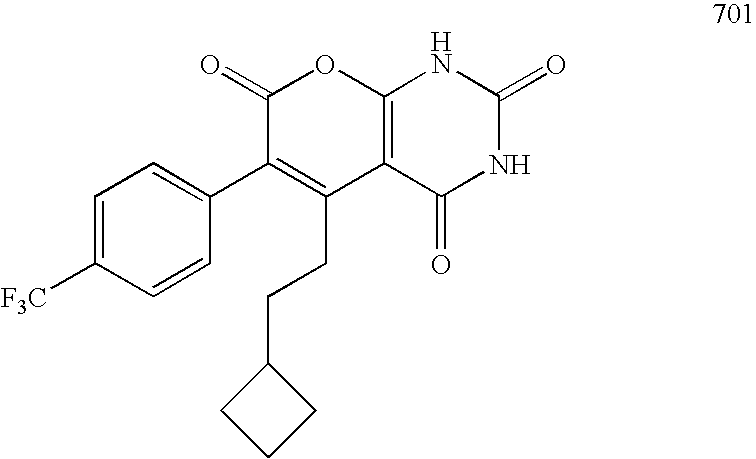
C1(=O)C(C2=CC=C([F3C])C=C2)=C(CCC2CCC2)C2=C(O1)NC(=O)NC2=O
